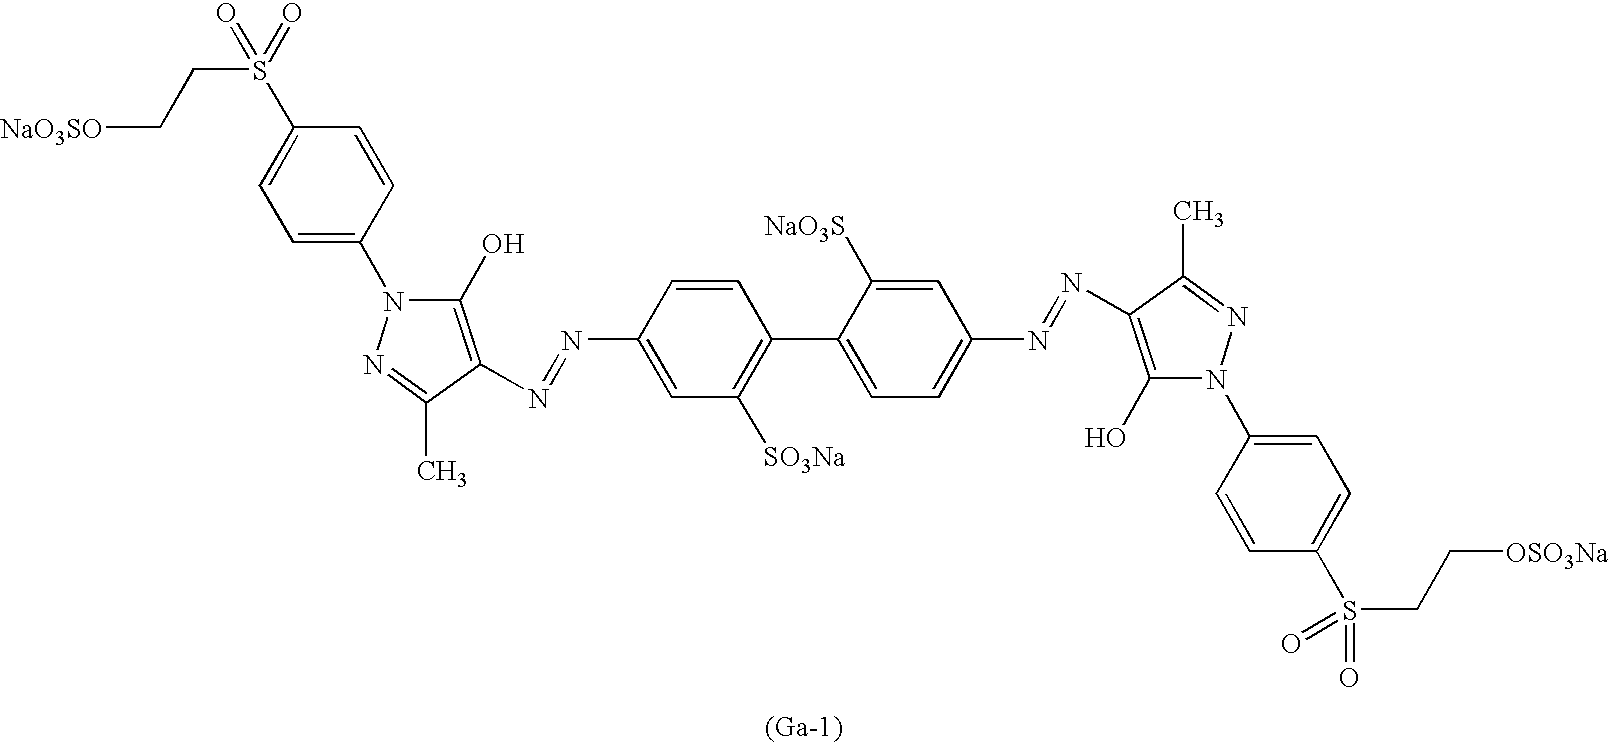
C1(S(CC[NaO3SO])(=O)=O)=CC=C(N2C(O)=C(N=NC3=CC([SO3Na])=C(C4=CC=C(N=NC5=C(O)N(C6=CC=C(S(CC[OSO3Na])(=O)=O)C=C6)N=C5C)C=C4[NaO3S])C=C3)C(C)=N2)C=C1.[(Ga-1)]
